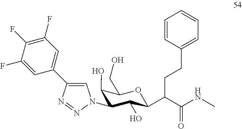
C1(N2C=C(C3=CC(F)=C(F)C(F)=C3)N=N2)C(O)C(C(C(NC)=O)CCC2=CC=CC=C2)OC(CO)C1O
